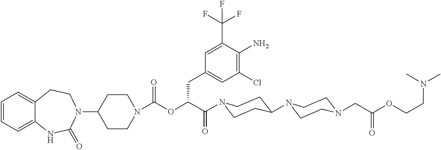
C1(N2CCC3=CC=CC=C3NC2=O)CCN(C(OC(C(=O)N2CCC(N3CCN(CC(OCCN(C)C)=O)CC3)CC2)CC2=CC(Cl)=C(N)C(C(F)(F)F)=C2)=O)CC1
